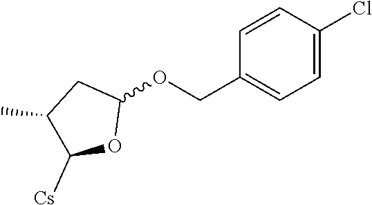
C1(C)C([Cs])OC(OCC2=CC=C(Cl)C=C2)C1
